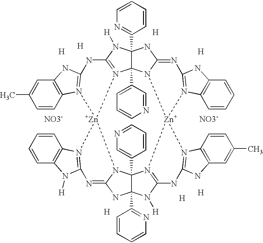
C1=CN=C(C23C4(C5=CC=CN=C5)N5C(=NC6=N(C7=C(C=CC=C7)N6)[Zn]56N5=C(N([H])C7(C8=NC=CC=C8)C5(C5=CN=CC=C5)N5C(=NC8=N(C9=C(C=CC=C9)N8[H])[Zn]58N4=C(N2[H])NC2=N8C4=C(C=C(C)C=C4)N2)N7)NC2=N6C4=C(C=C(C)C=C4)N2)N3)C=C1.[H].[H].[H].[H].[H].[H].[H]
